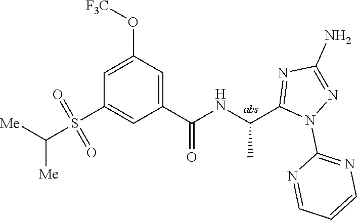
C1=C(O[F3C])C=C(C(=O)NC(C)C2=NC(N)=NN2C2=NC=CC=N2)C=C1S(=O)(=O)C([Me])[Me]
